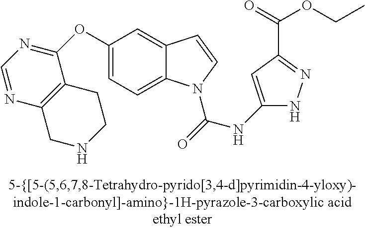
C1(OC2=NC=NC3=C2CCNC3)=CC=C2C(=C1)C=CN2C(=O)NC1=CC(C(=O)OCC)=NN1
